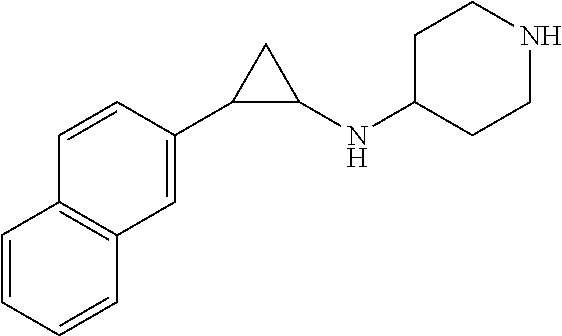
C1(C2C(NC3CCNCC3)C2)=CC2=C(C=C1)C=CC=C2
